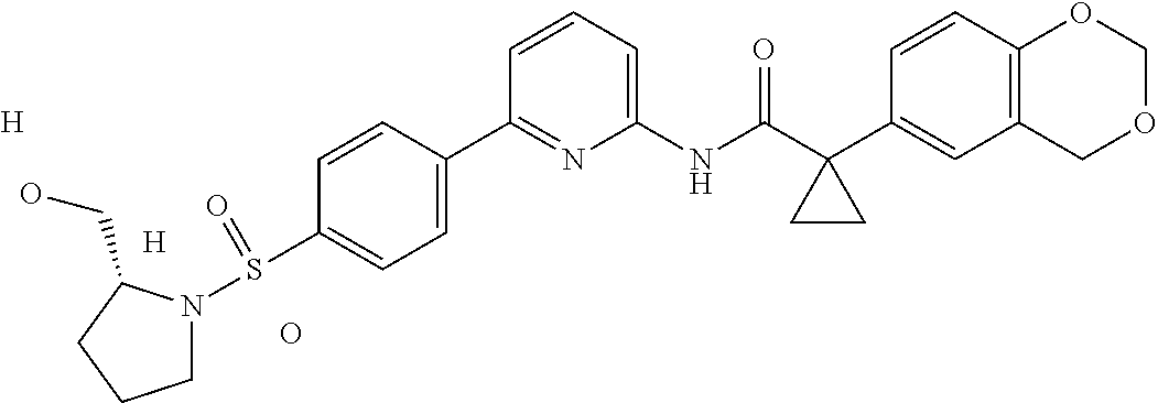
C1=CC=C(NC(C2(C3=CC4=C(C=C3)OCOC4)CC2)=O)N=C1C1=CC=C(S(=O)N2CCCC2CO)C=C1.[H].[H].O
